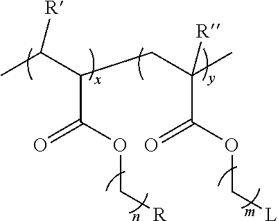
CC(C(CC(C)([R])C(=O)OC[L])C(=O)OC[R])[R]
